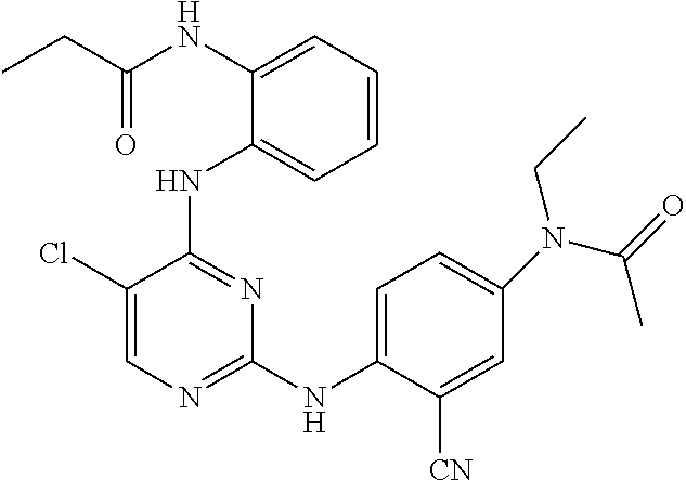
N(C1=CC=CC=C1NC(CC)=O)C1=NC(NC2=CC=C(N(C(=O)C)CC)C=C2[CN])=NC=C1Cl
